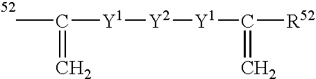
CC(=C)[Y1][Y2][Y1]C(=C)[R52]
